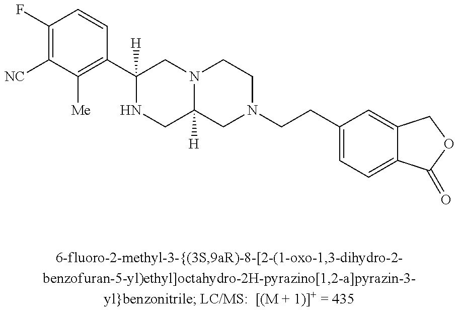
C1([NC])=C(F)C=CC(C2([H])NCC3([H])N(C2)CCN(CCC2=CC=C4C(=C2)COC4=O)C3)=C1[Me]
